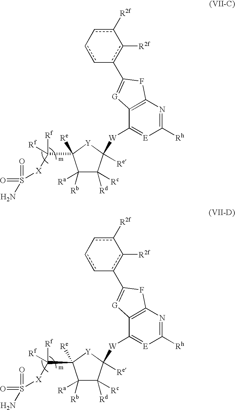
C1([Ra])([Rb])C([Rd])([Rc])C([W]C2=[E]C([Rh])=NC3=C2[G]=C(c2c([R2f])-c([R2f])c-cc-2)F3)([Re])[Y]C1(C([Rf])([Rf])[X]S(=O)(=O)N)[Re].C1([Ra])([Rb])C([Rd])([Rc])C([W]C2=[E]C([Rh])=NC3=C2[G]=C(c2c([R2f])-c([R2f])c-cc-2)F3)([Re])[Y]C1(C([Rf])([Rf])[X]S(=O)(=O)N)[Re]
